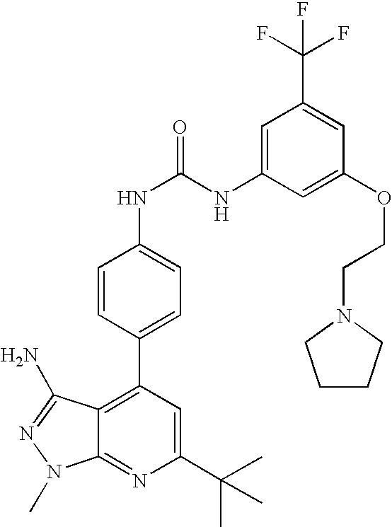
C1(C(C)(C)C)=CC(C2=CC=C(NC(=O)NC3=CC(C(F)(F)F)=CC(OCCN4CCCC4)=C3)C=C2)=C2C(=N1)N(C)N=C2N
